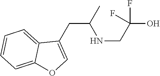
C(C(C)NCC(O)(F)F)C1=COC2=CC=CC=C12
